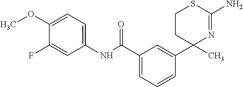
C1(C(NC2=CC=C(OC)C(F)=C2)=O)=CC=CC(C2(C)N=C(N)SCC2)=C1
